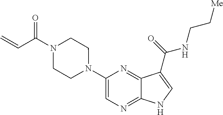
C1(N2CCN(C(C=C)=O)CC2)=CN=C2C(=N1)C(C(=O)NCC[Me])=CN2
